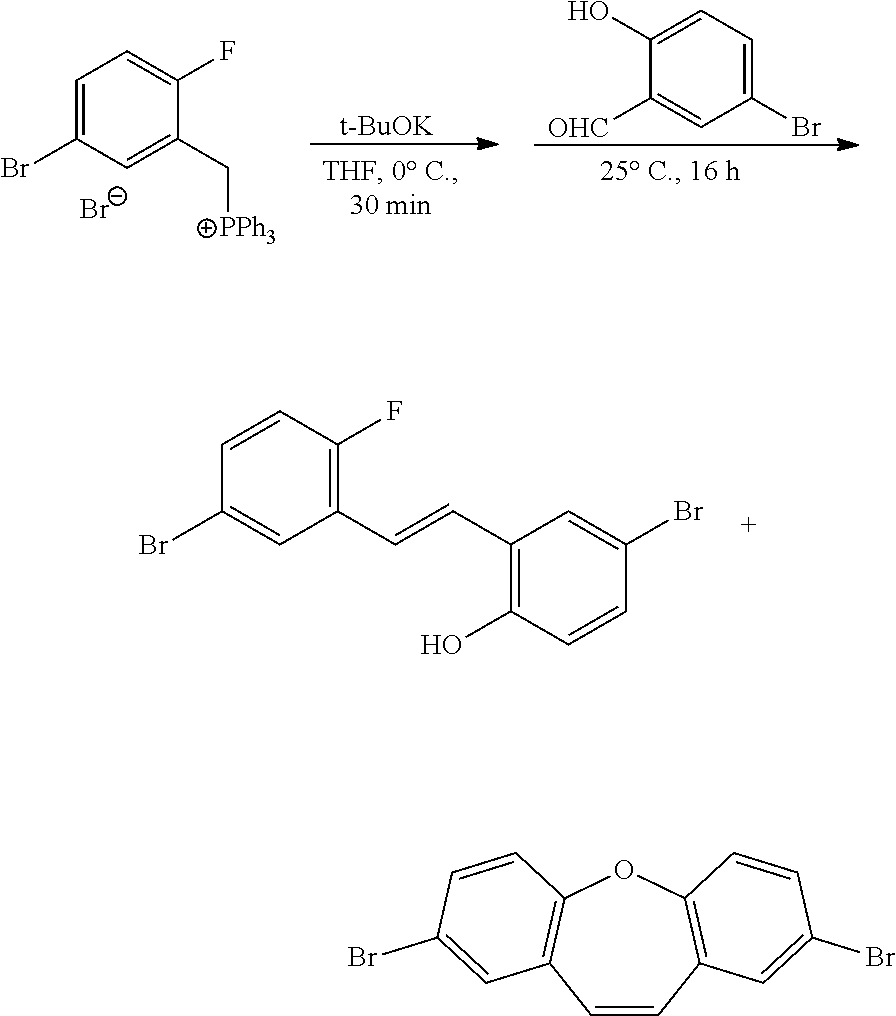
C1=C(Br)C=C(C[PPh3])C(F)=C1.[Br-].C1(O)=CC=C(Br)C=C1[OHC].[t-BuOK].C1=CC(F)=C(C=CC2=C(O)C=CC(Br)=C2)C=C1Br.C1=CC2=C(OC3=C1C=C(Br)C=C3)C=CC(Br)=C2
